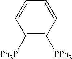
C1=CC([Ph2P])=C([PPh2])C=C1
